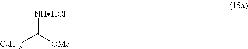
[C7H15]C([OMe])=[NHHCl]
